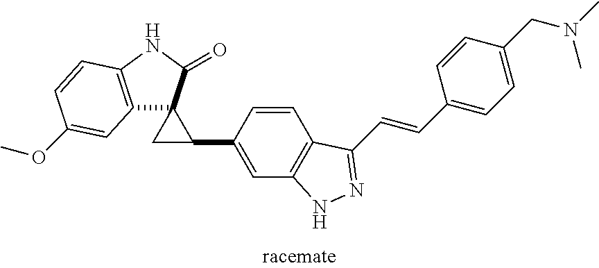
C12=C(NC(=O)C13CC3C1=CC3=C(C=C1)C(C=CC1=CC=C(CN(C)C)C=C1)=NN3)C=CC(OC)=C2
